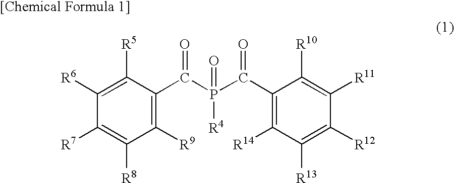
C1([R9])=C(C(P(C(C2=C([R14])C([R13])=C([R12])C([R11])=C2[R10])=O)([R4])=O)=O)C([R5])=C([R6])C([R7])=C1[R8]
